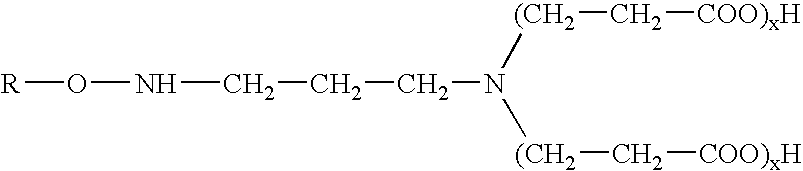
[R]ONCCCN([(CH2]C[COO)xH])[(CH2]C[COO)xH]
